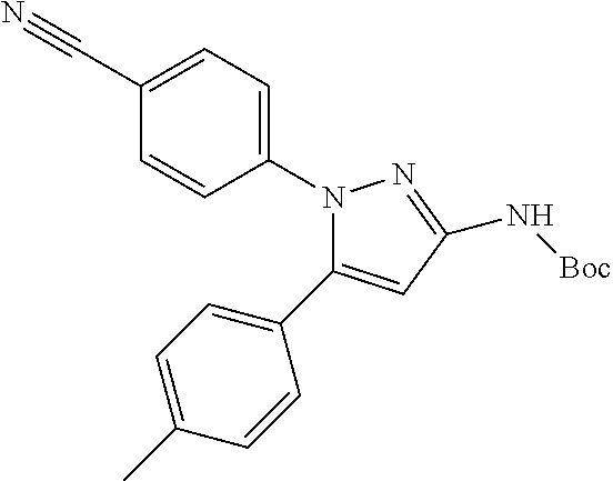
C1=C(C)C=CC(C2=CC(N[Boc])=NN2C2=CC=C(C#N)C=C2)=C1
